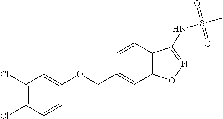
C1=CC2=C(C=C1COC1=CC(Cl)=C(Cl)C=C1)ON=C2NS(C)(=O)=O
